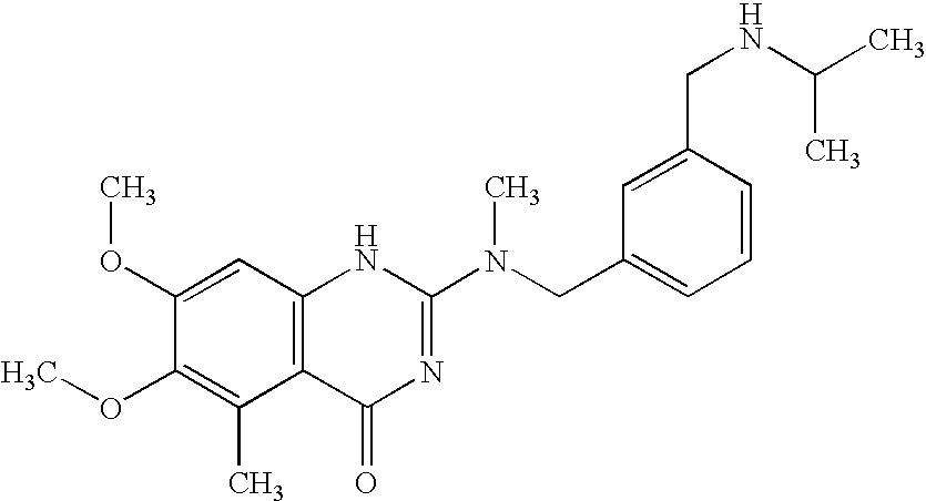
C1(OC)=CC2=C(C(C)=C1OC)C(=O)N=C(N(CC1=CC=CC(CNC(C)C)=C1)C)N2
